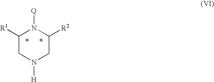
C1([R1])CN([H])CC([R2])N1[Q]
